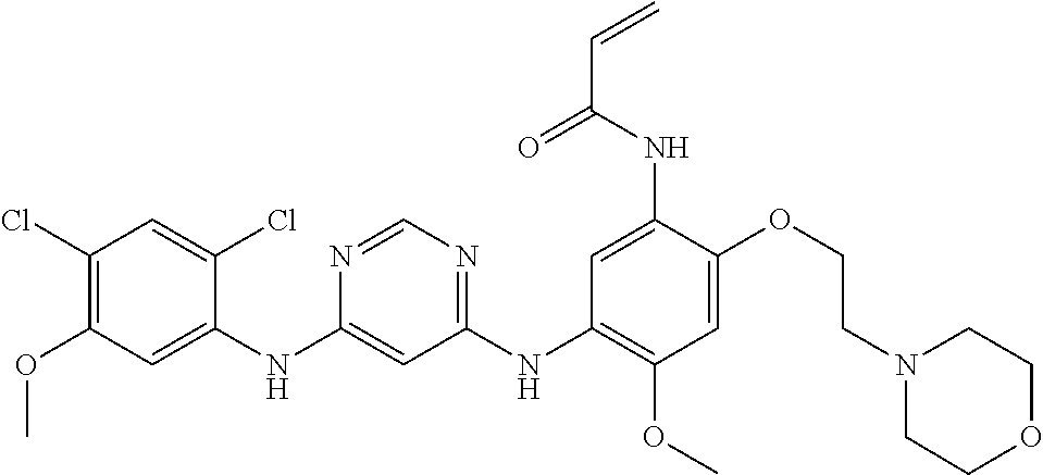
C1(NC2=CC(OC)=C(Cl)C=C2Cl)=CC(NC2=C(OC)C=C(OCCN3CCOCC3)C(NC(C=C)=O)=C2)=NC=N1
